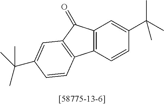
C12=C(C(=O)C3=C1C=CC(C(C)(C)C)=C3)C=C(C(C)(C)C)C=C2
